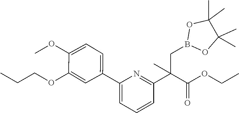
O1B(CC(C2=NC(C3=CC=C(OC)C(OCCC)=C3)=CC=C2)(C(OCC)=O)C)OC(C)(C)C1(C)C
